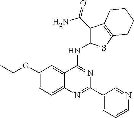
C1(OCC)=CC=C2C(=C1)C(NC1=C(C(N)=O)C3=C(S1)CCCC3)=NC(C1=CC=CN=C1)=N2
